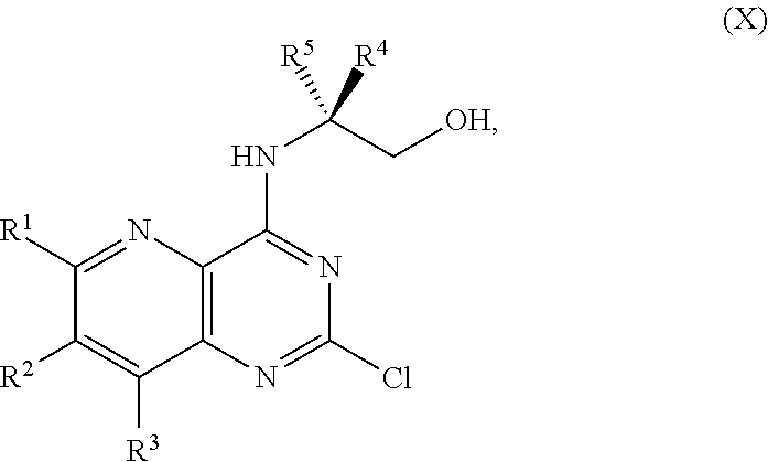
C1(Cl)=NC2=C(C(NC(C[OH])([R4])[R5])=N1)N=C([R1])C([R2])=C2[R3]
